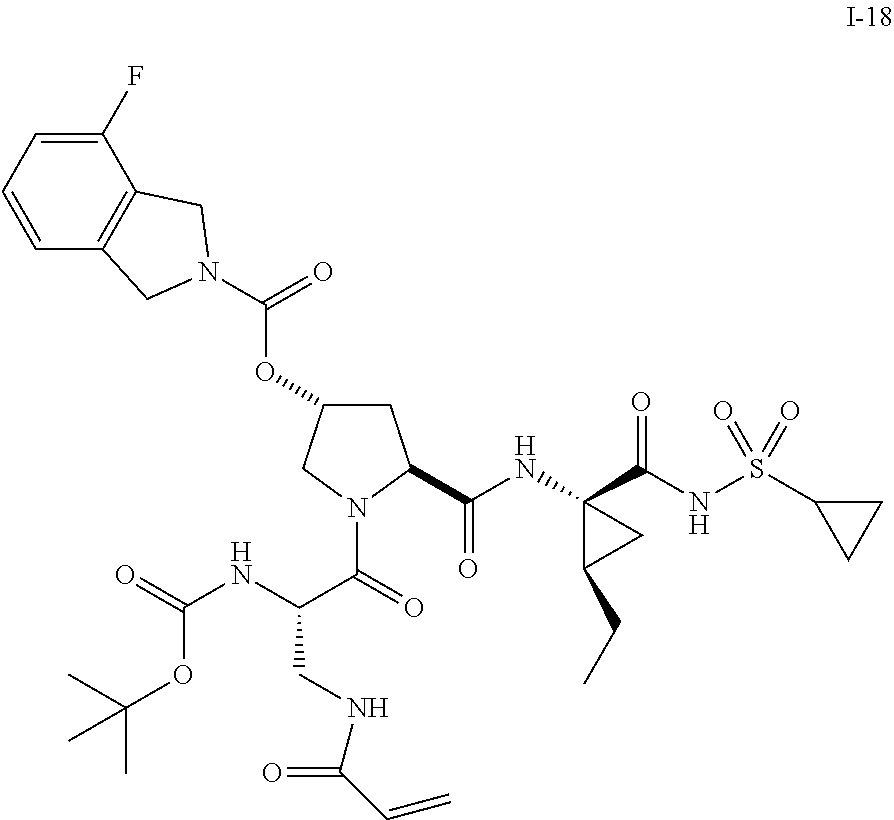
C1=CC2=C(C(F)=C1)CN(C(OC1CC(C(NC3(C(NS(C4CC4)(=O)=O)=O)C(CC)C3)=O)N(C(C(NC(=O)OC(C)(C)C)CNC(C=C)=O)=O)C1)=O)C2
